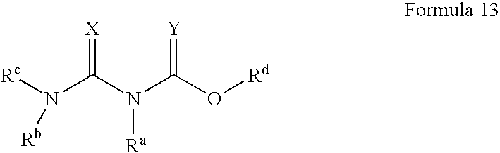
[Rc]N(C(N(C(O[Rd])=[Y])[Ra])=[X])[Rb]
